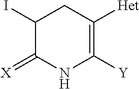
C1([Y])=C([Het])CC(I)C(=[X])N1
